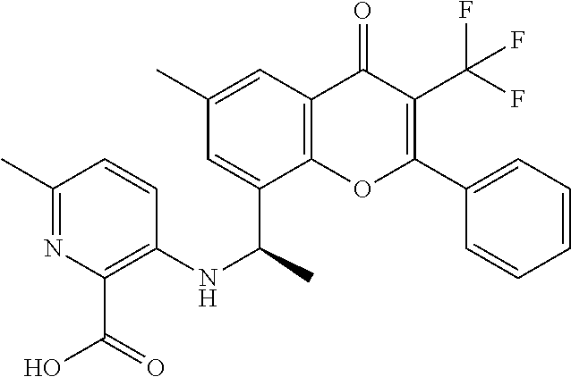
C1=C(C(NC2=C(C(=O)O)N=C(C)C=C2)C)C2=C(C=C1C)C(=O)C(C(F)(F)F)=C(C1=CC=CC=C1)O2
